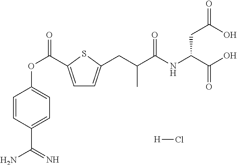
C1=C(C(OC2=CC=C(C(N)=N)C=C2)=O)SC(CC(C(NC(C(O)=O)CC(=O)O)=O)C)=C1.[H]Cl
